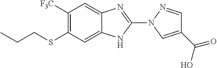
C1([F3C])=C(SCCC)C=C2C(=C1)N=C(N1C=C(C(O)=O)C=N1)N2
